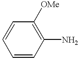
C1=CC(N)=C([OMe])C=C1
